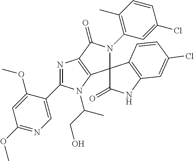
C1(OC)=NC=C(C2=NC3=C(C4(N(C5=C(C)C=CC(Cl)=C5)C3=O)C(=O)NC3=C4C=CC(Cl)=C3)N2C(CO)C)C(OC)=C1
